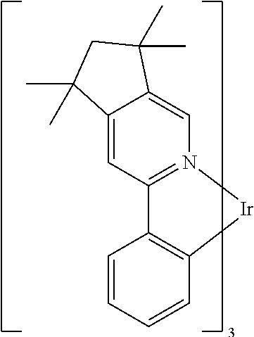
C12=C(C=CC=C1)[Ir]N1=C2C=C2C(=C1)C(C)(C)CC2(C)C
